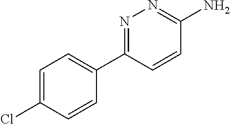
NC1=NN=C(C2=CC=C(Cl)C=C2)C=C1
